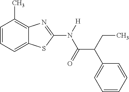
C1=CC=C2C(=C1C)N=C(N(C(C(C1=CC=CC=C1)CC)=O)[H])S2
